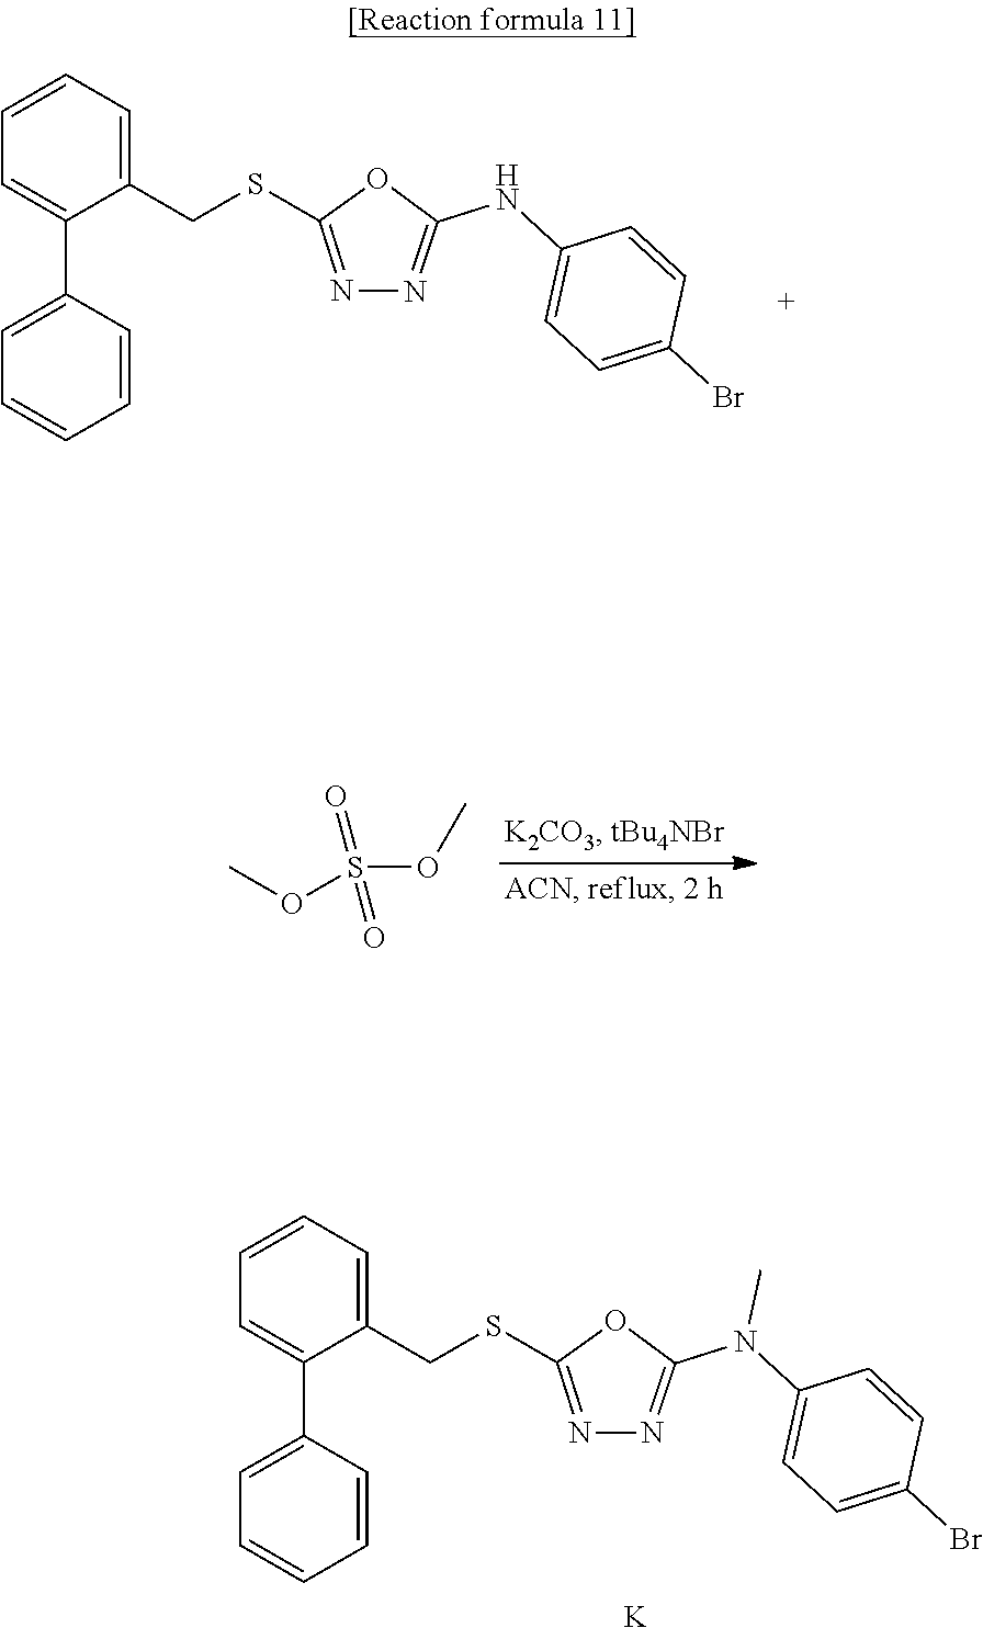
C1(CSC2=NN=C(NC3=CC=C(Br)C=C3)O2)=CC=CC=C1C1=CC=CC=C1.COS(OC)(=O)=O.C1(CSC2=NN=C(N(C3=CC=C(Br)C=C3)C)O2)=CC=CC=C1C1=CC=CC=C1.[K]
